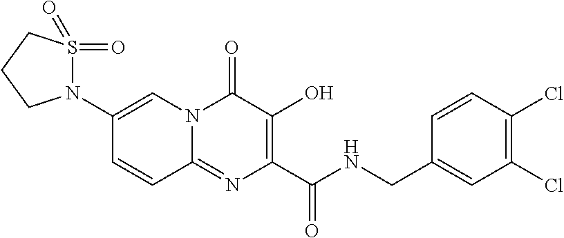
C1=C(N2S(=O)(=O)CCC2)C=CC2=NC(C(NCC3=CC(Cl)=C(Cl)C=C3)=O)=C(O)C(=O)N12
